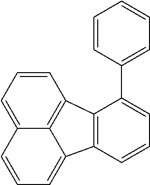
C12=CC=CC3=C1C(=CC=C2)C1=C3C(C2=CC=CC=C2)=CC=C1
